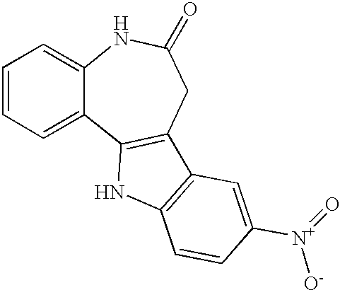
C1=CC=C2C(=C1)NC(=O)CC1=C2NC2=C1C=C([N+](=O)[O-])C=C2
